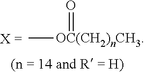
C[OC(CH2)nCH3]=O
